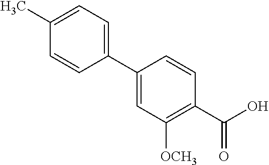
C1=CC(C2=CC([OCH3])=C(C(O)=O)C=C2)=CC=C1C
